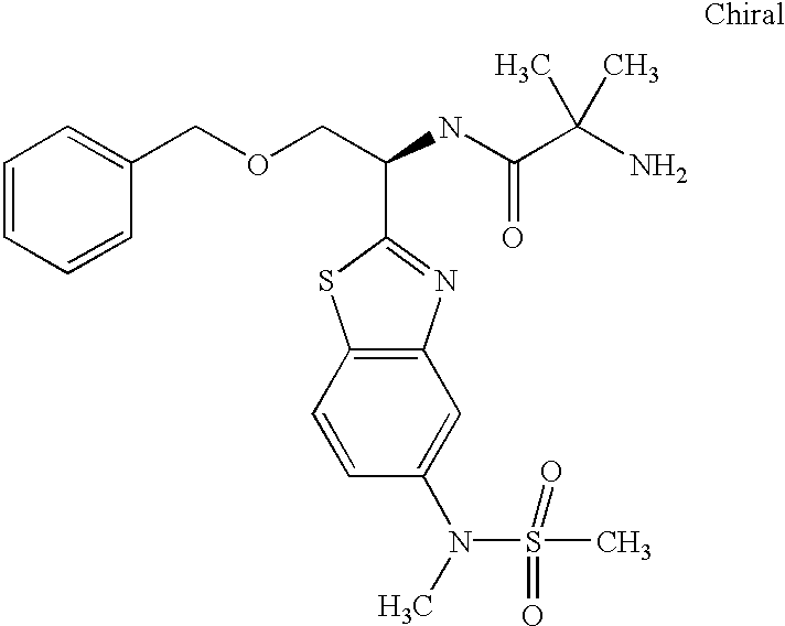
C1=CC=CC(COCC(NC(C(N)(C)C)=O)C2=NC3=C(S2)C=CC(N(C)S(C)(=O)=O)=C3)=C1
